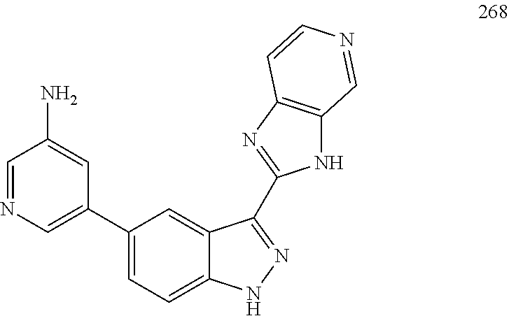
C1=NC=C(C2=CC=C3C(=C2)C(C2=NC4=C(N2)C=NC=C4)=NN3)C=C1N
